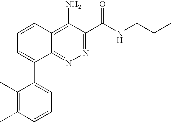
N1=C(C(NCCC)=O)C(N)=C2C(=N1)C(C1=CC=CC(C)=C1C)=CC=C2
